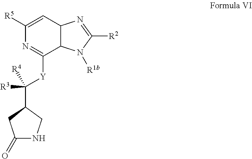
[R5]C1=CC2C(C([Y]C([R4])([R3])C3CNC(=O)C3)=N1)N([R1b])C([R2])=N2
